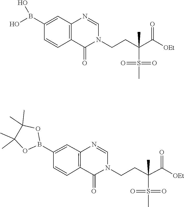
C1=NC2=C(C=CC(B3OC(C)(C)C(C)(C)O3)=C2)C(=O)N1CCC(C)(C(=O)[OEt])S(=O)(=O)C.B(C1=CC2=C(C=C1)C(=O)N(CCC(C(=O)[OEt])(S(=O)(=O)C)C)C=N2)(O)O
